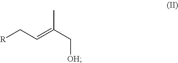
[R]CC=C(C[OH])C
